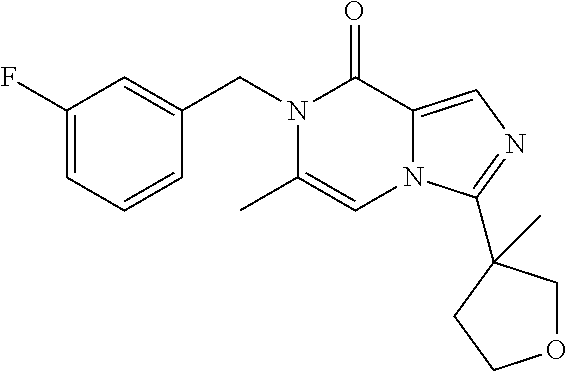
C1(F)=CC=CC(CN2C(C)=CN3C(=CN=C3C3(C)COCC3)C2=O)=C1
